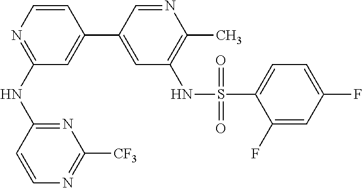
C1(NC2=NC([CF3])=NC=C2)=NC=CC(C2=CC(NS(C3=CC=C(F)C=C3F)(=O)=O)=C(C)N=C2)=C1
